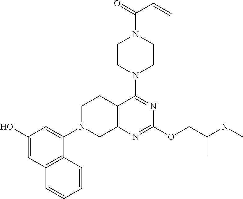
C12=C(N=C(OCC(C)N(C)C)N=C1N1CCN(C(=O)C=C)CC1)CN(C1=CC(O)=CC3=C1C=CC=C3)CC2
